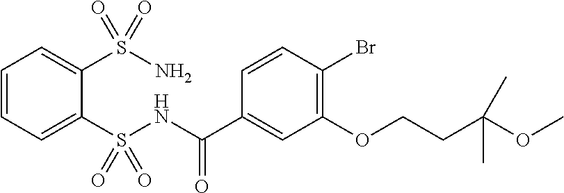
C1=CC=C(S(NC(C2=CC(OCCC(OC)(C)C)=C(Br)C=C2)=O)(=O)=O)C(S(N)(=O)=O)=C1
